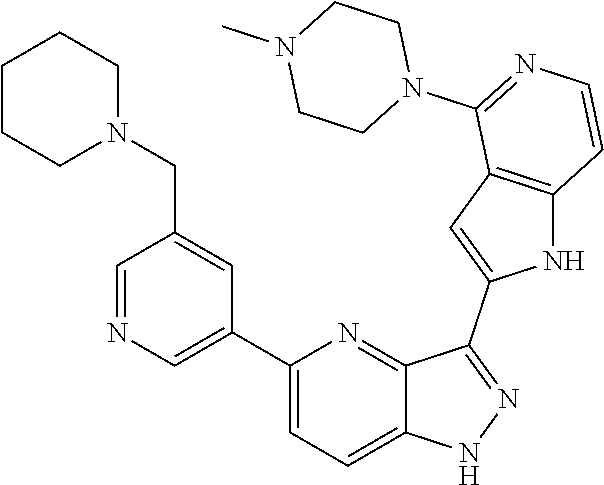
C1(C2=CN=CC(CN3CCCCC3)=C2)=CC=C2C(=N1)C(C1=CC3=C(N1)C=CN=C3N1CCN(C)CC1)=NN2
